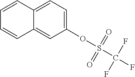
C12=CC=C(OS(=O)(=O)C(F)(F)F)C=C1C=CC=C2
